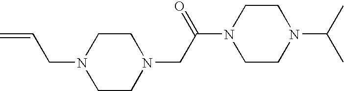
C1CN(CC(N2CCN(C(C)C)CC2)=O)CCN1CC=C
